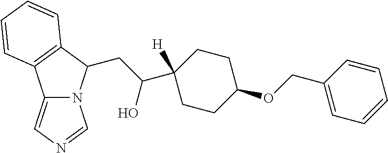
C12=CN=CN1C(CC(C1([H])CCC(OCC3=CC=CC=C3)CC1)O)C1=C2C=CC=C1
